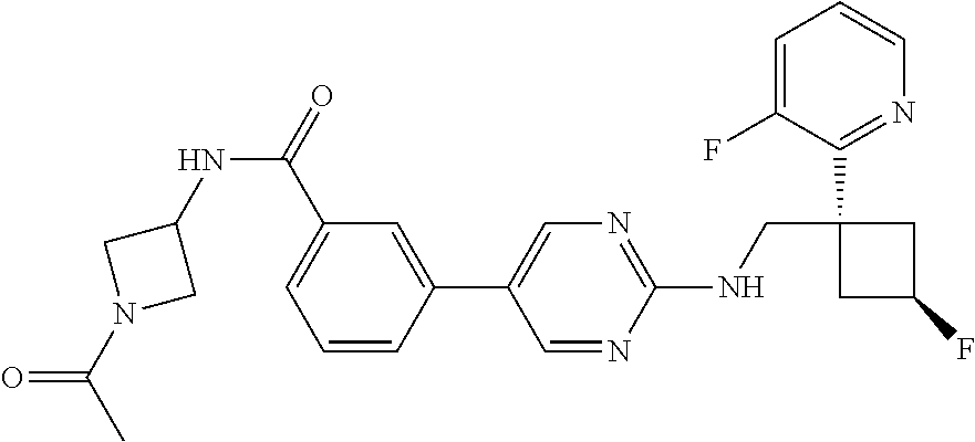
C1(C2=CN=C(NCC3(C4=NC=CC=C4F)CC(F)C3)N=C2)=CC(C(=O)NC2CN(C(C)=O)C2)=CC=C1
